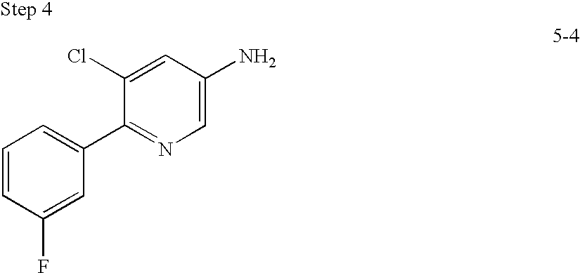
C1=CC(F)=CC(C2=NC=C(N)C=C2Cl)=C1
